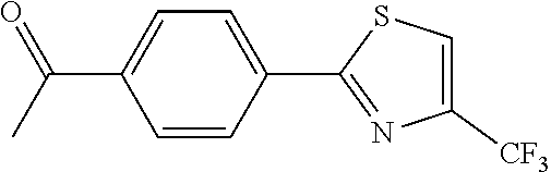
C1=CC(C2=NC([CF3])=CS2)=CC=C1C(C)=O
